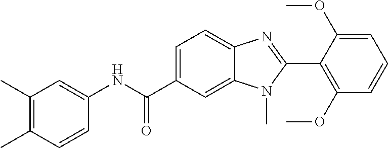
C1(C)=C(C)C=CC(NC(C2=CC=C3C(=C2)N(C)C(C2=C(OC)C=CC=C2OC)=N3)=O)=C1
